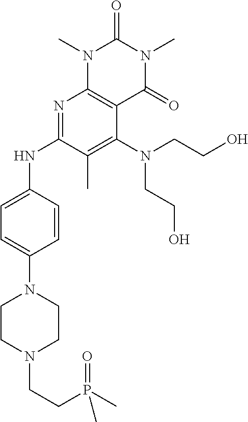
N1=C(NC2=CC=C(N3CCN(CCP(C)(=O)C)CC3)C=C2)C(C)=C(N(CCO)CCO)C2=C1N(C)C(=O)N(C)C2=O
